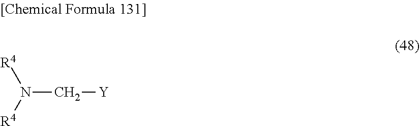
N(C[Y])([R4])[R4]
